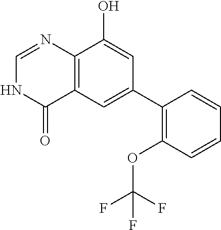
C12=C(C=C(C3=C(OC(F)(F)F)C=CC=C3)C=C1O)C(=O)NC=N2
